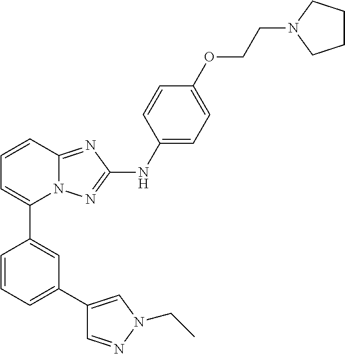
C1=CC2=NC(NC3=CC=C(OCCN4CCCC4)C=C3)=NN2C(C2=CC(C3=CN(CC)N=C3)=CC=C2)=C1
